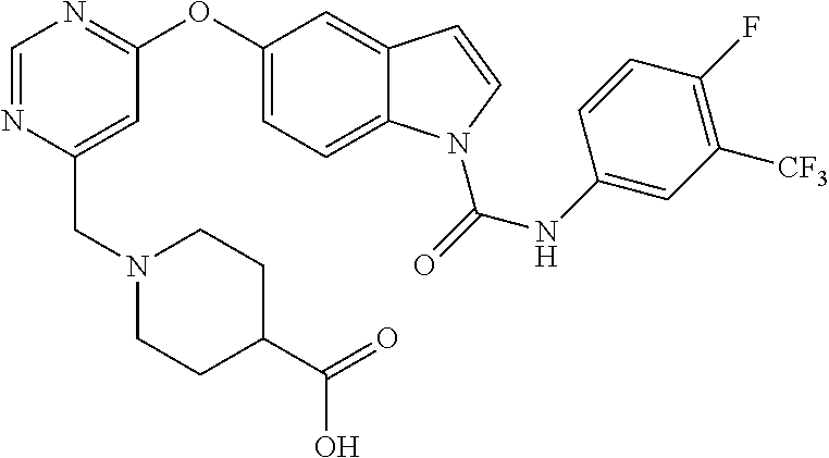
C1=NC(CN2CCC(C(=O)O)CC2)=CC(OC2=CC=C3C(=C2)C=CN3C(NC2=CC([CF3])=C(F)C=C2)=O)=N1
